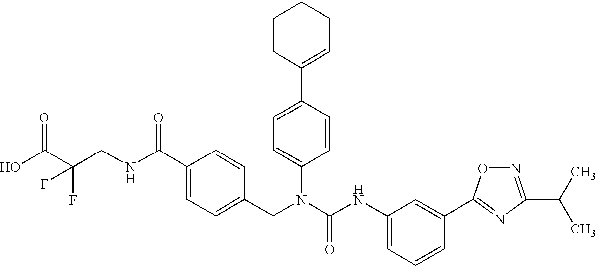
OC(C(CNC(C1=CC=C(CN(C(NC2=CC=CC(C3=NC(C(C)C)=NO3)=C2)=O)C2=CC=C(C3=CCCCC3)C=C2)C=C1)=O)(F)F)=O
